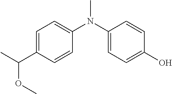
CN(C1=CC=C(C(C)OC)C=C1)C1=CC=C(O)C=C1
